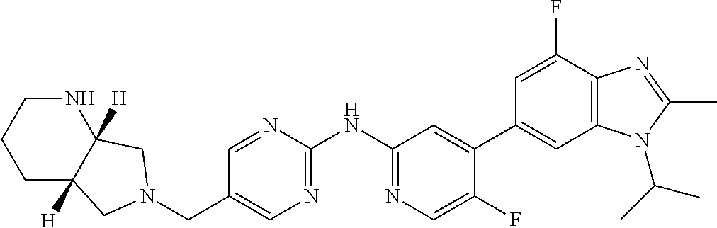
C(C1=CN=C(NC2=NC=C(F)C(C3=CC4=C(C(F)=C3)N=C(C)N4C(C)C)=C2)N=C1)N1CC2([H])CCCNC2([H])C1
